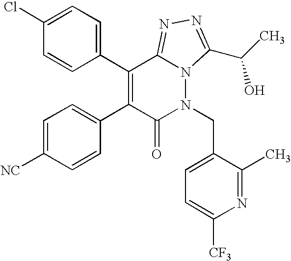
C1=C(Cl)C=CC(C2=C(C3=CC=C([NC])C=C3)C(=O)N(CC3=CC=C([CF3])N=C3C)N3C2=NN=C3C(O)C)=C1
